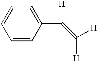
C1(C([H])=C([H])[H])=CC=CC=C1
